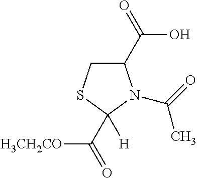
C1(C(=O)O)CSC([H])(C([H3CH2CO])=O)N1C(=O)C
